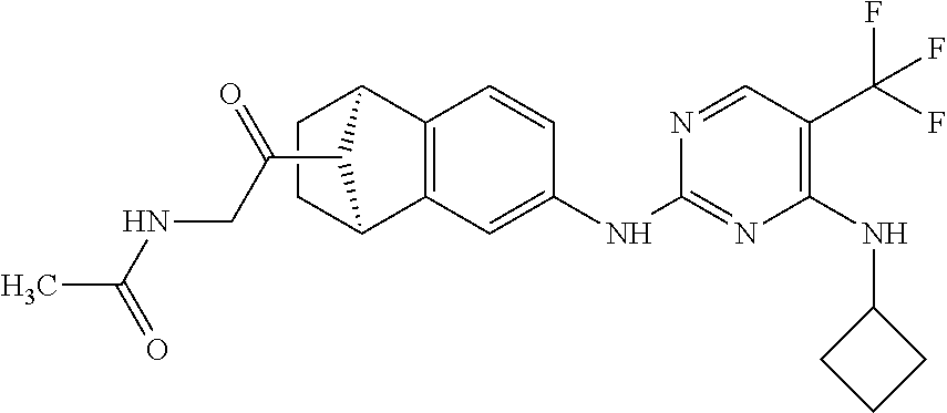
C12=C(C=C(NC3=NC(NC4CCC4)=C(C(F)(F)F)C=N3)C=C1)C1CCC2C1C(CNC(C)=O)=O
